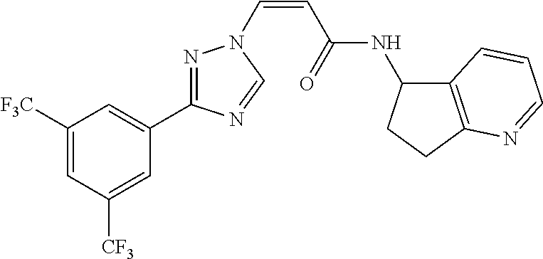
C1([F3C])=CC([CF3])=CC(C2=NN(C=CC(NC3C4=C(CC3)N=CC=C4)=O)C=N2)=C1
